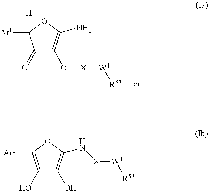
C1(=O)C(O[X][W1][R53])=C(N)OC1([Ar1])[H].C1(O)=C([Ar1])OC(N[X][W1][R53])=C1O
